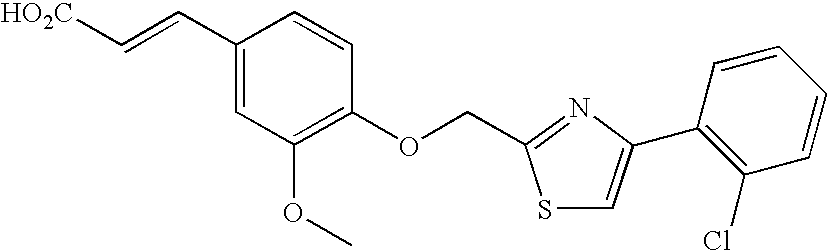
C1(C=C[HO2C])=CC(OC)=C(OCC2=NC(C3=C(Cl)C=CC=C3)=CS2)C=C1
